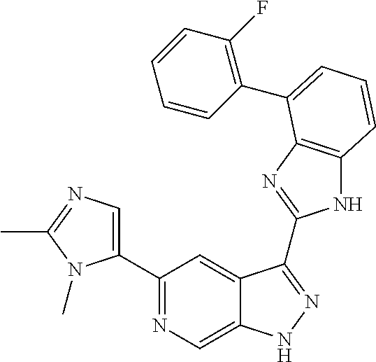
C1(C2=NC=C3C(=C2)C(C2=NC4=C(N2)C=CC=C4C2=C(F)C=CC=C2)=NN3)=CN=C(C)N1C
